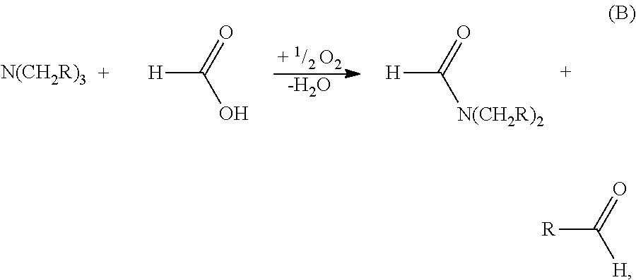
[-H2O].[H]C(=O)O.[H]C([N(CH2R)2])=O.[N(CH2R)3].[R]C([H])=O
